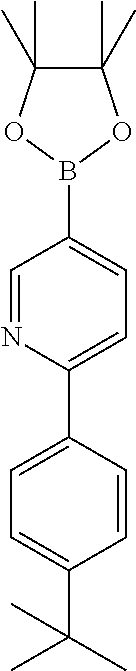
C1=NC(C2=CC=C(C(C)(C)C)C=C2)=CC=C1B1OC(C)(C)C(C)(C)O1
